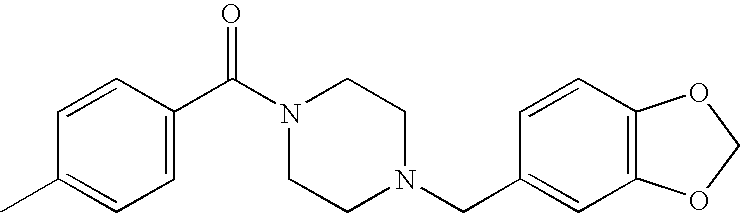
C1(C)=CC=C(C(N2CCN(CC3=CC4=C(C=C3)OCO4)CC2)=O)C=C1
